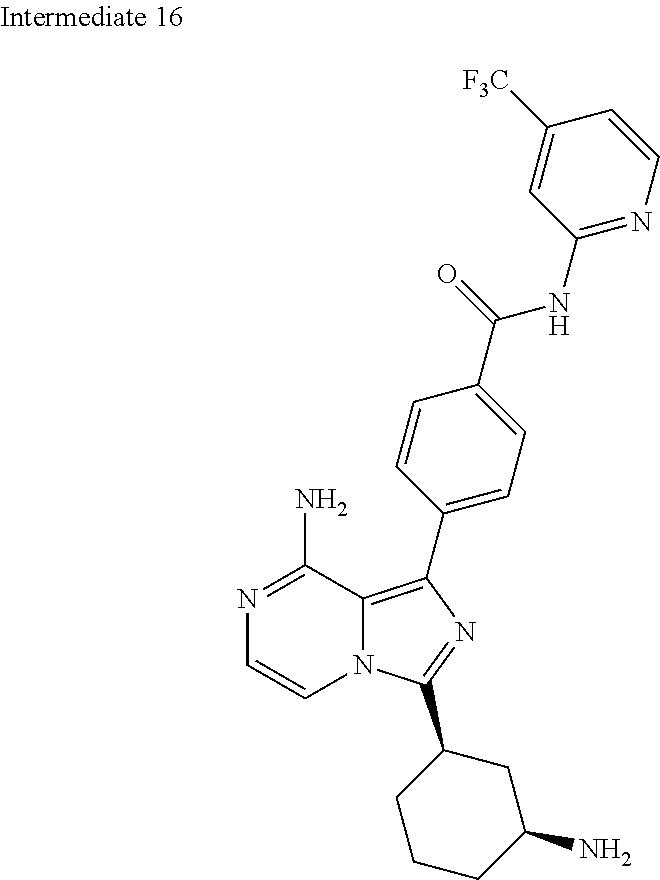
N1=C(N)C2=C(C3=CC=C(C(NC4=NC=CC([F3C])=C4)=O)C=C3)N=C(C3CCCC(N)C3)N2C=C1
